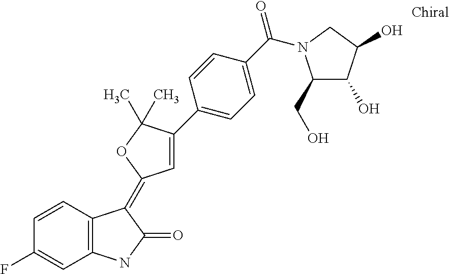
C1(F)=CC2=C(C=C1)C(=C1C=C(C3=CC=C(C(=O)N4C(CO)C(O)C(O)C4)C=C3)C(C)(C)O1)C(=O)N2
